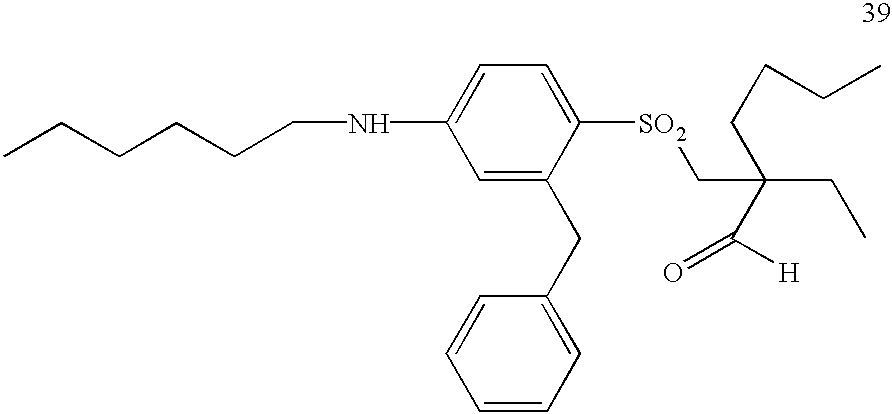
C1([SO2]CC(CCCC)(C(=O)[H])CC)=CC=C(NCCCCCC)C=C1CC1=CC=CC=C1
